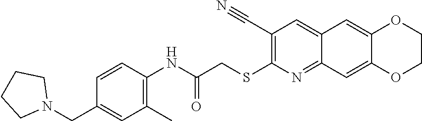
C12=NC(SCC(NC3=C(C)C=C(CN4CCCC4)C=C3)=O)=C(C#N)C=C1C=C1OCCOC1=C2
